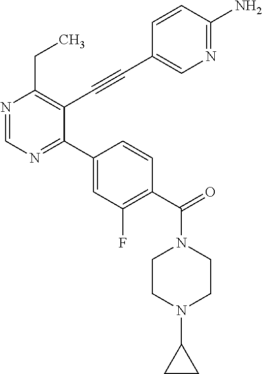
N1=CN=C(C2=CC(F)=C(C(=O)N3CCN(C4CC4)CC3)C=C2)C(C#CC2=CN=C(N)C=C2)=C1CC
